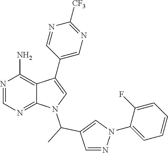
N1=CN=C2C(=C1N)C(C1=CN=C([CF3])N=C1)=CN2C(C)C1=CN(C2=CC=CC=C2F)N=C1
